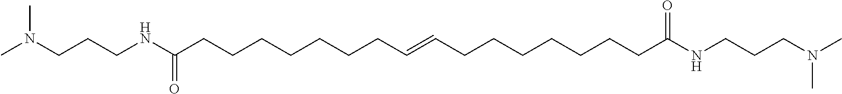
N(C(CCCCCCCC=CCCCCCCCC(NCCCN(C)C)=O)=O)CCCN(C)C
